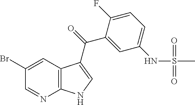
C12=C(N=CC(Br)=C1)NC=C2C(C1=CC(NS(=O)(=O)C)=CC=C1F)=O
